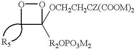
C1C([OCH2CH2CZ(COOM)2])([R2OPO3M2])OO1
